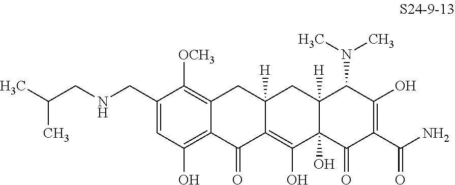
C1=C(CNCC(C)C)C([OCH3])=C2C(=C1O)C(=O)C1=C(O)C3(O)C([H])(CC1([H])C2)C(N(C)C)C(O)=C(C(N)=O)C3=O
